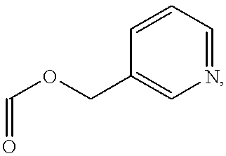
C1=CC=NC=C1COC=O
